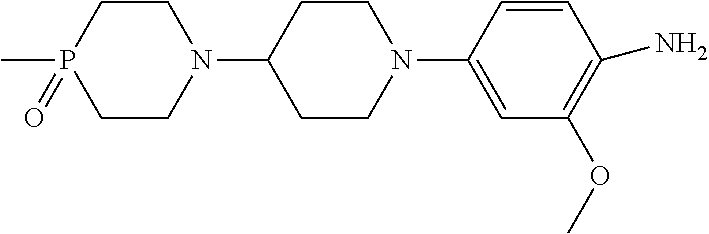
C1(OC)=C(N)C=CC(N2CCC(N3CCP(C)(=O)CC3)CC2)=C1
